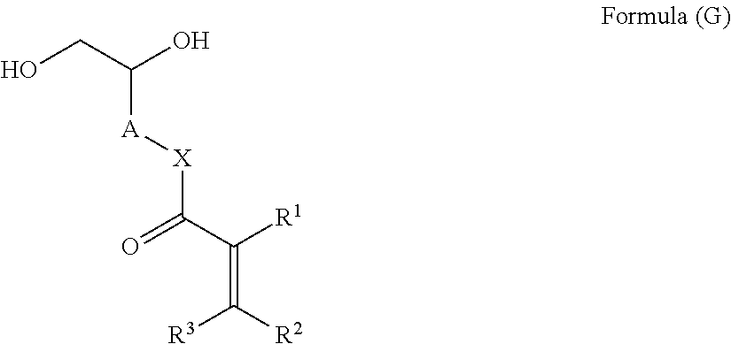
C([A][X]C(C([R1])=C([R2])[R3])=O)(CO)O
